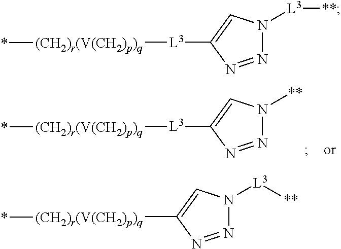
N1=NC([L3][(CH2)r(V(CH2)p)q]*)=CN1[**].N1=NC([L3][(CH2)r(V(CH2)p)q]*)=CN1[L3][**].N1=NC([(CH2)r(V(CH2)p)q]*)=CN1[L3][**]
